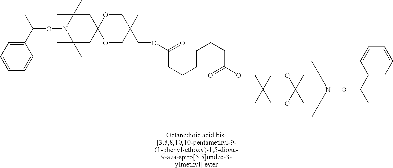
C1(C(C)ON2C(C)(C)CC3(CC2(C)C)OCC(C)(COC(=O)CCCCCCC(OCC2(C)COC4(OC2)CC(C)(C)N(OC(C)C2=CC=CC=C2)C(C)(C)C4)=O)CO3)=CC=CC=C1
